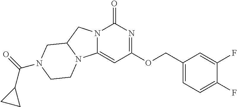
N12C(=CC(OCC3=CC=C(F)C(F)=C3)=NC1=O)N1C(C2)CN(C(C2CC2)=O)CC1
